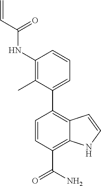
C1(NC(C=C)=O)=C(C)C(C2=C3C(=C(C(N)=O)C=C2)NC=C3)=CC=C1
